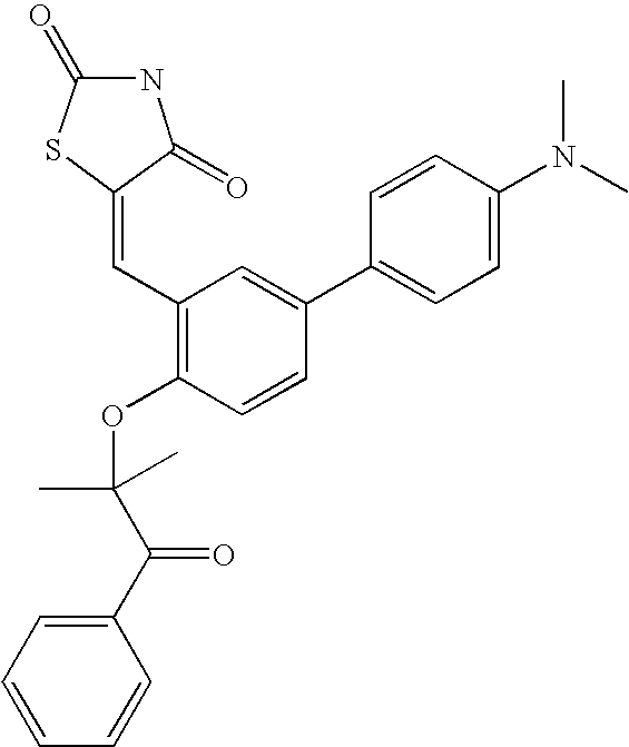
S1C(=CC2=C(OC(C(C3=CC=CC=C3)=O)(C)C)C=CC(C3=CC=C(N(C)C)C=C3)=C2)C(=O)NC1=O
